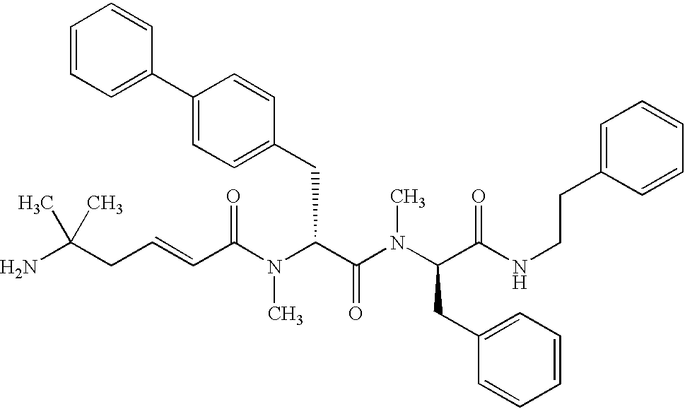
NC(CC=CC(N(C(C(=O)N(C)C(CC1=CC=CC=C1)C(=O)NCCC1=CC=CC=C1)CC1=CC=C(C2=CC=CC=C2)C=C1)C)=O)(C)C
